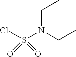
CCN(CC)S(Cl)(=O)=O
